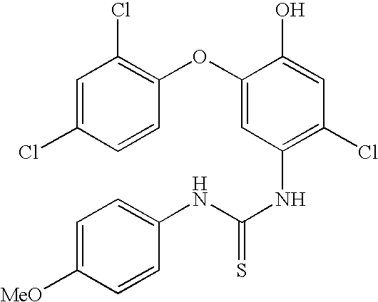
C1=C(Cl)C=CC(OC2=CC(NC(=S)NC3=CC=C([MeO])C=C3)=C(Cl)C=C2O)=C1Cl
